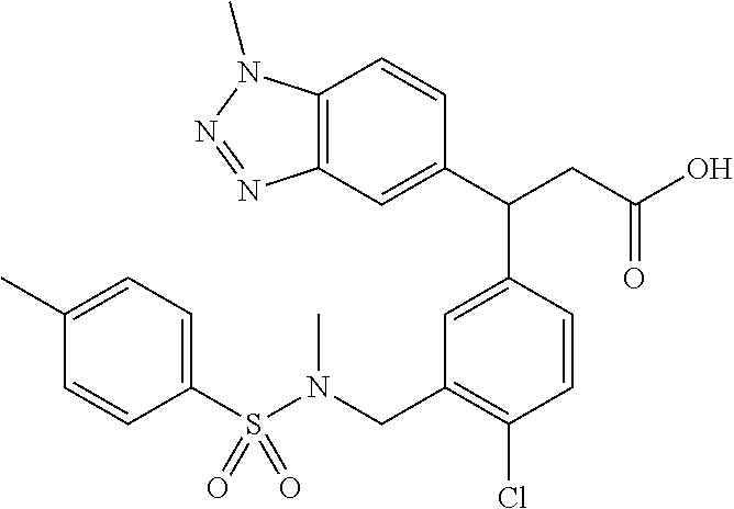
C12=C(C=C(C(CC(=O)O)C3=CC(CN(S(C4=CC=C(C)C=C4)(=O)=O)C)=C(Cl)C=C3)C=C1)N=NN2C
